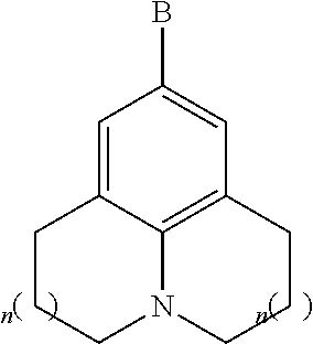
C1=C2C3=C(C=C1B)CCCN3CCC2
